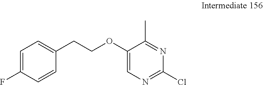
C1=C(F)C=CC(CCOC2=CN=C(Cl)N=C2C)=C1
